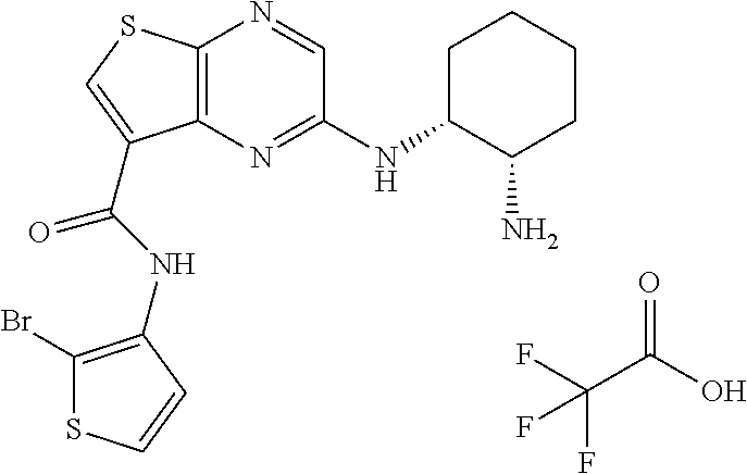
C12=C(N=C(NC3CCCCC3N)C=N1)C(C(=O)NC1=C(Br)SC=C1)=CS2.C(C(O)=O)(F)(F)F
